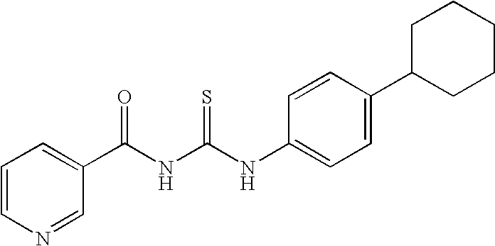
C1(C(NC(NC2=CC=C(C3CCCCC3)C=C2)=S)=O)=CC=CN=C1
